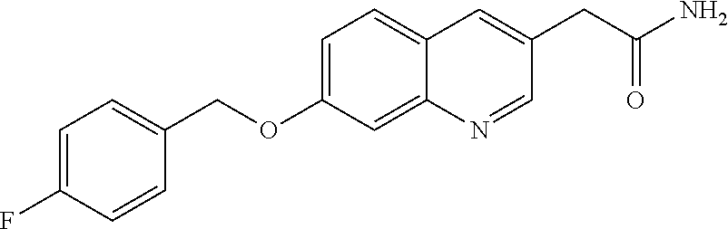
C1=C(F)C=CC(COC2=CC=C3C(=C2)N=CC(CC(N)=O)=C3)=C1
